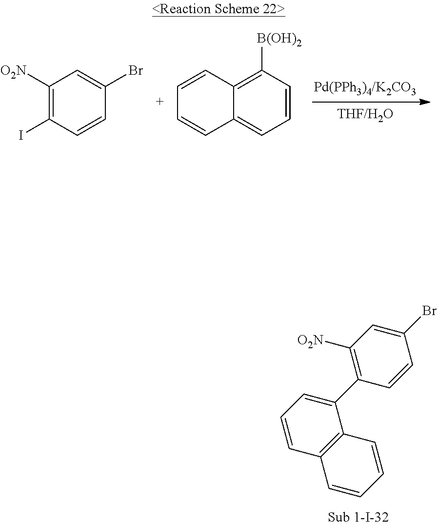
C1([O2N])=C(I)C=CC(Br)=C1.C1=CC=C2C(=C1[B(OH)2])C=CC=C2.C1([O2N])=C(C2=CC=CC3=C2C=CC=C3)C=CC(Br)=C1
